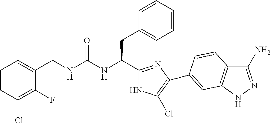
C(NC(CC1=CC=CC=C1)C1=NC(C2=CC3=C(C(N)=NN3)C=C2)=C(Cl)N1)(=O)NCC1=CC=CC(Cl)=C1F
